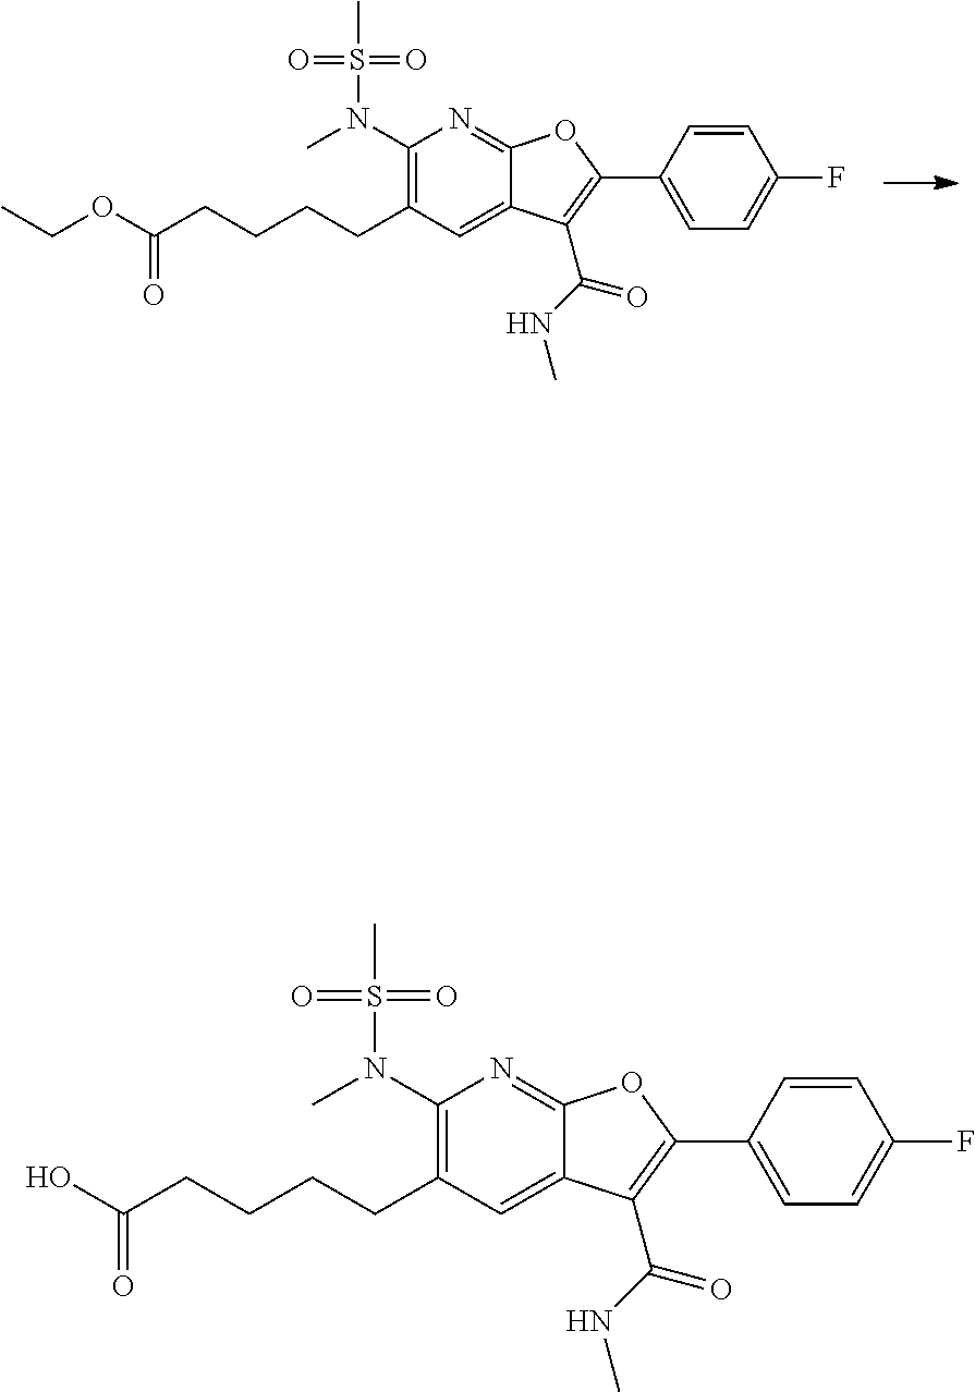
C1=CC(C2=C(C(NC)=O)C3=CC(CCCCC(OCC)=O)=C(N(C)S(=O)(=O)C)N=C3O2)=CC=C1F.C1=CC(C2=C(C(NC)=O)C3=CC(CCCCC(O)=O)=C(N(C)S(=O)(=O)C)N=C3O2)=CC=C1F
